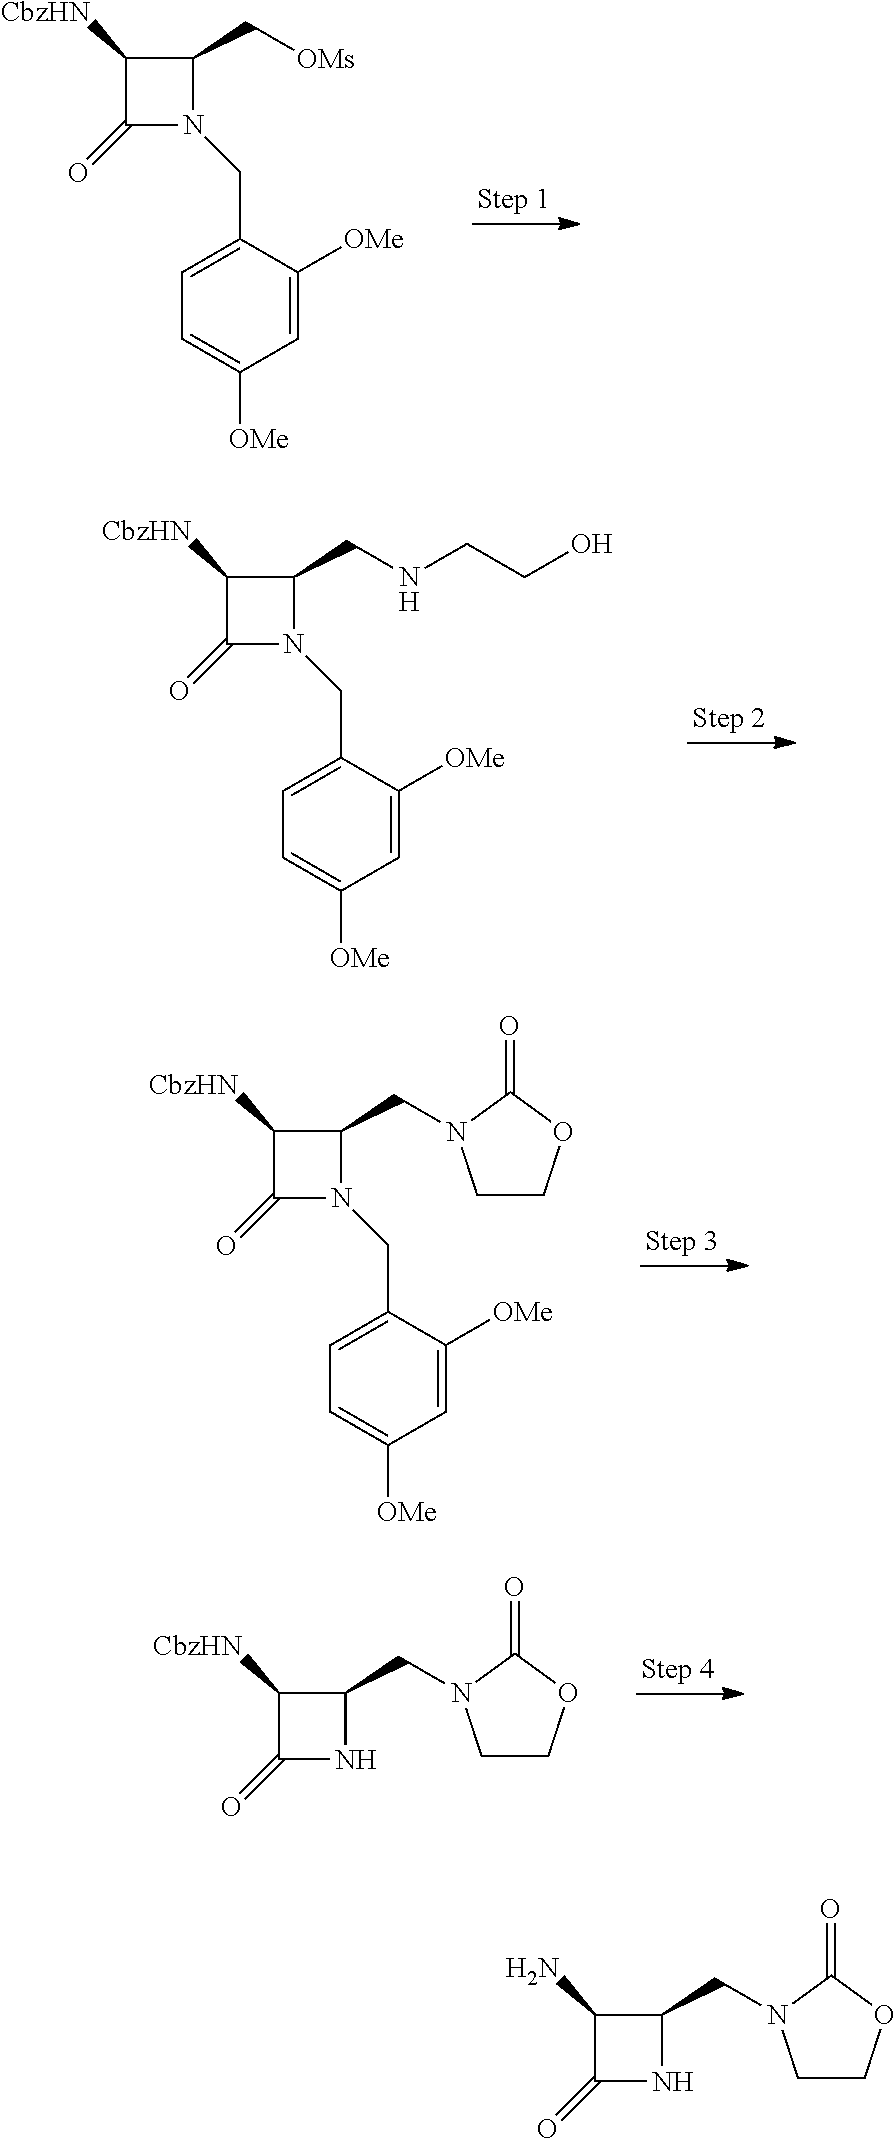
C1([CbzHN])C(=O)N(CC2=CC=C([OMe])C=C2[OMe])C1C[OMs].C1([CbzHN])C(=O)N(CC2=CC=C([OMe])C=C2[OMe])C1CNCCO.C1([CbzHN])C(=O)N(CC2=CC=C([OMe])C=C2[OMe])C1CN1CCOC1=O.C1([CbzHN])C(=O)NC1CN1CCOC1=O.C1(N)C(=O)NC1CN1CCOC1=O
